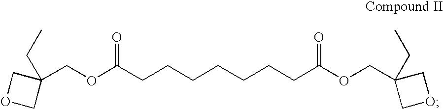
C1(COC(CCCCCCCC(OCC2(CC)COC2)=O)=O)(CC)COC1
